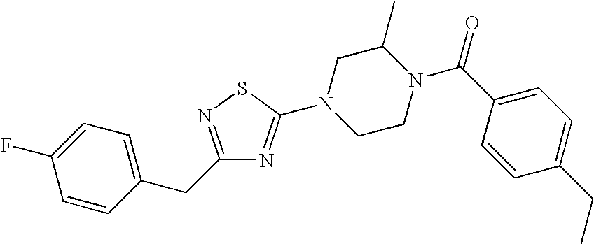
C1=CC(CC2=NSC(N3CCN(C(C4=CC=C(CC)C=C4)=O)C(C)C3)=N2)=CC=C1F
